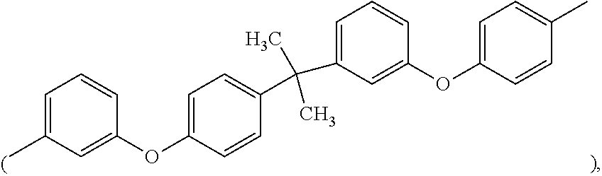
C1=C(C)C=C(OC2=CC=C(C(C3=CC=CC(OC4=CC=C(C)C=C4)=C3)(C)C)C=C2)C=C1
